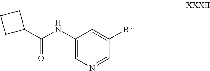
C1(C(NC2=CN=CC(Br)=C2)=O)CCC1
